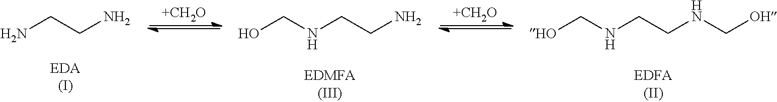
NCCN.OCNCCN.[HO]CNCCNC[OH].[+CH2O].[+CH2O]
